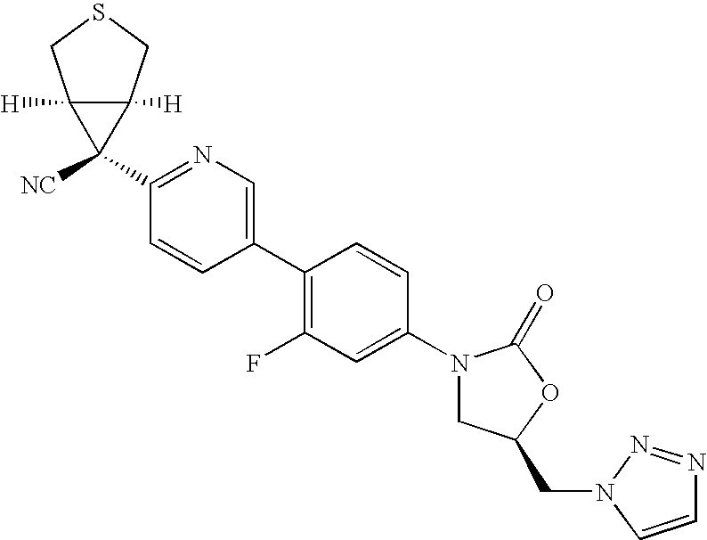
C1(N2CC(CN3C=CN=N3)OC2=O)=CC(F)=C(C2=CN=C(C3([NC])C4([H])C3([H])CSC4)C=C2)C=C1
